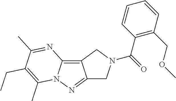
C12=NN3C(=C1CN(C(=O)C1=C(COC)C=CC=C1)C2)N=C(C)C(CC)=C3C
